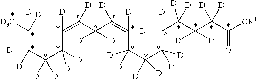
C(C(C(C(C([D])=C(C(C(=C(C([D])(C(C(C([D])([D])C(C(C(C([OR1])=O)([D])[D])([D])[D])([D])[D])([D])[D])([D])[D])[D])[D])[D])([D])[D])[D])([D])[D])([D])[D])([D])[D])([D])([D])[D3C]
